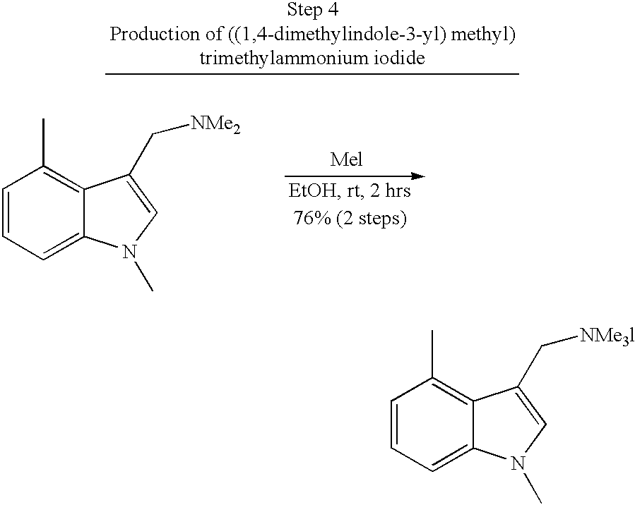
C1=CC=C2C(=C1C)C(C[NMe3l])=CN2C.C1=CC=C2C(=C1C)C(C[NMe2])=CN2C.[Mel]
